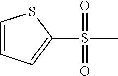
S(=O)(C)(=O)C1=CC=CS1
